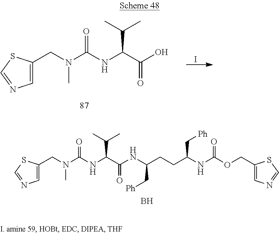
C(N(C(NC(C(NC(CCC(NC(OCC1=CN=CS1)=O)C[Ph])C[Ph])=O)C(C)C)=O)C)C1=CN=CS1.B.C(N(C(NC(C(O)=O)C(C)C)=O)C)C1=CN=CS1.I
